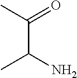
C(C(N)C)(C)=O
